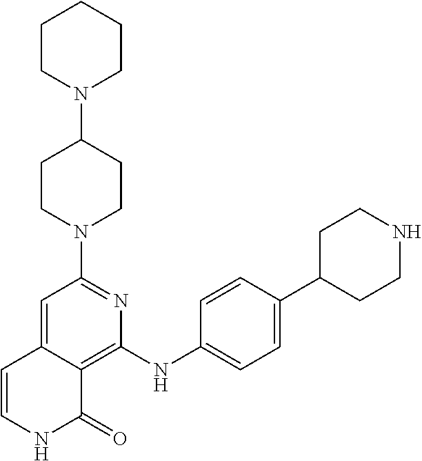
C1(N2CCC(N3CCCCC3)CC2)=NC(NC2=CC=C(C3CCNCC3)C=C2)=C2C(=C1)C=CNC2=O
